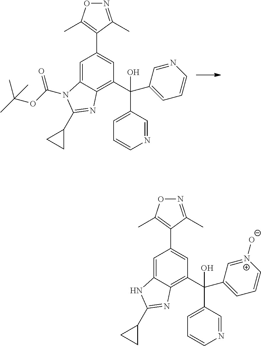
C1=C2C(=C(C(C3=CC=CN=C3)(C3=CC=CN=C3)O)C=C1C1=C(C)ON=C1C)N=C(C1CC1)N2C(OC(C)(C)C)=O.C1=C2C(=C(C(C3=CC=C[N+]([O-])=C3)(C3=CC=CN=C3)O)C=C1C1=C(C)ON=C1C)N=C(C1CC1)N2
